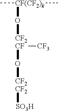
C[CF(CF2)k](C)O[CF2CF](O[CF2CF2][SO3H])[CF3]
